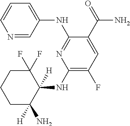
C1(NC2([H])C(F)(F)CCCC2([H])N)=C(F)C=C(C(=O)N)C(NC2=CC=CN=C2)=N1
